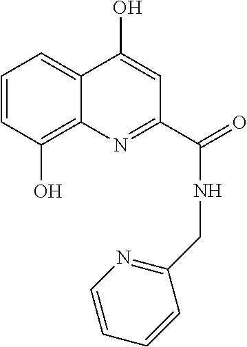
C1=CC(O)=C2C(=C1)C(O)=CC(C(=O)NCC1=NC=CC=C1)=N2
